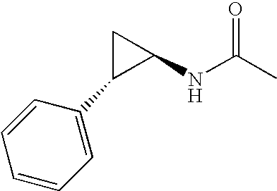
C1=CC=C(C2C(NC(=O)C)C2)C=C1
